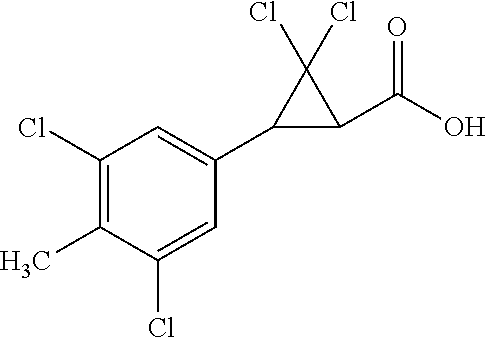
C1(Cl)=C(C)C(Cl)=CC(C2C(C(O)=O)C2(Cl)Cl)=C1
